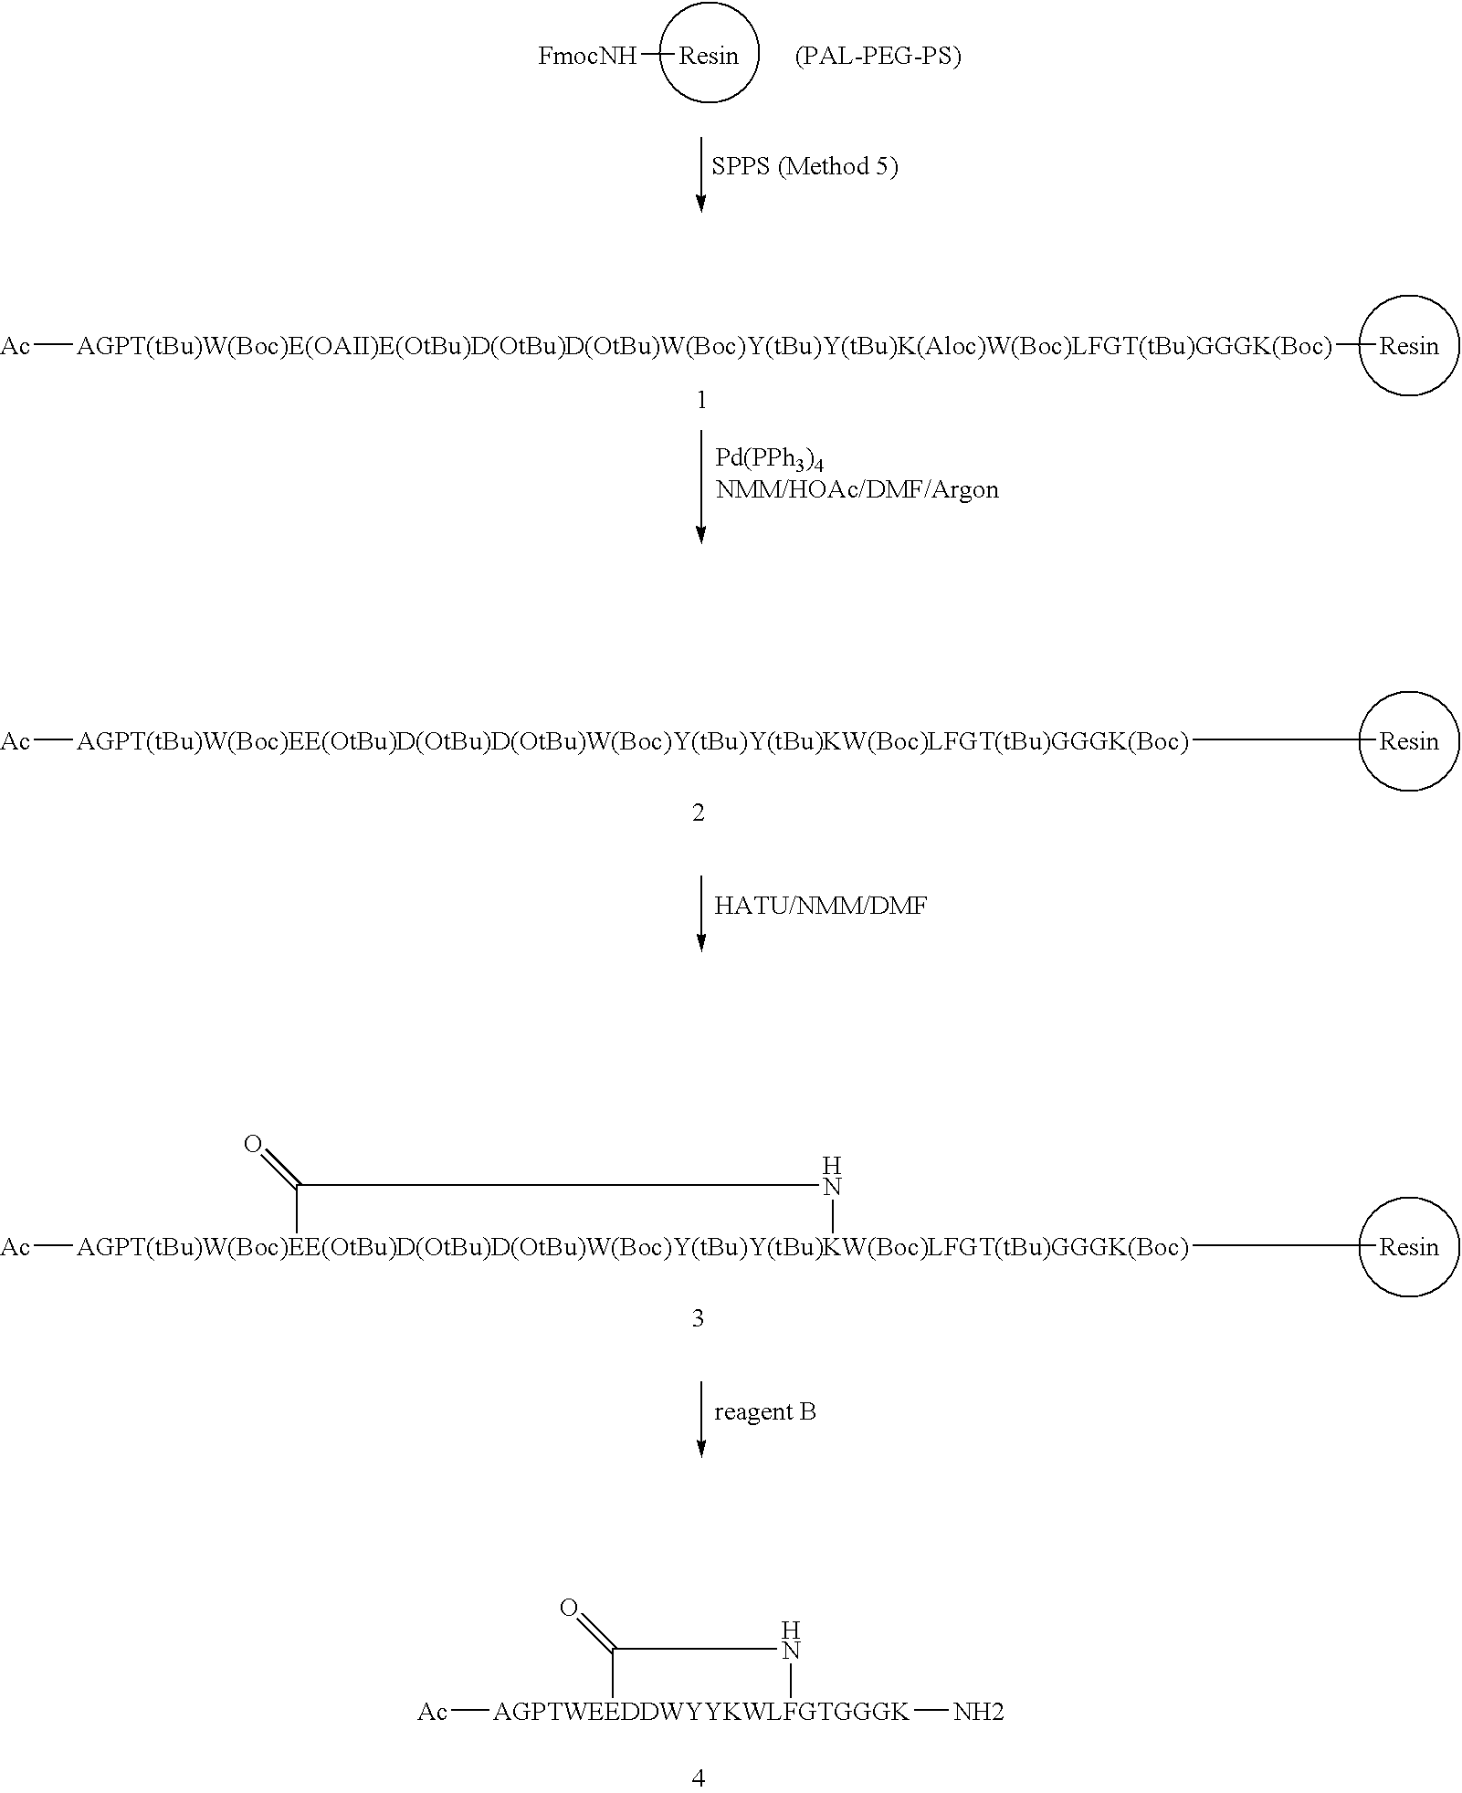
[FmocNH][Resin].[Ac][AGPT(tBu)W(Boc)E(OAII)E(OtBu)D(OtBu)D(OtBu)W(Boc)Y(tBu)Y(tBu)K(Aloc)W(Boc)LFGT(tBu)GGGK(Boc)][Resin].[Ac][AGPT(tBu)W(Boc)EE(OtBu)D(OtBu)D(OtBu)W(Boc)Y(tBu)Y(tBu)KW(Boc)LFGT(tBu)GGGK(Boc)][Resin].[Ac][AGPT(tBu)W(Boc)EE(OtBu)D(OtBu)D(OtBu)W(Boc)Y(tBu)Y(tBu)KW(Boc)LFGT(tBu)GGGK(Boc)]1([Resin])C(=O)N1.[Ac][AGPTWEEDDWYYKWLFGTGGGK]1(N)C(=O)N1
